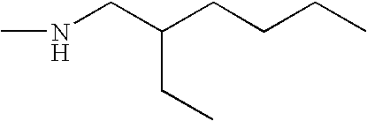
CNCC(CCCC)CC
